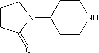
C1CNCCC1N1CCCC1=O
